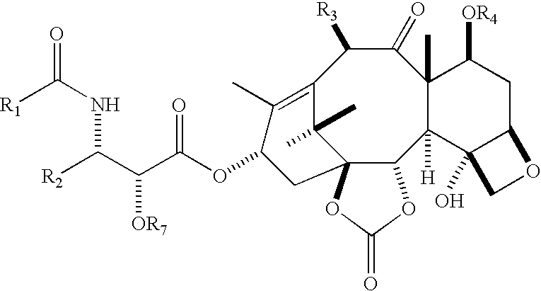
C12=C(C)C(OC(C(C([R2])NC(=O)[R1])[OR7])=O)CC3(C1(C)C)C(C1([H])C(C)(C(=O)C2[R3])C([OR4])CC2C1(O)CO2)OC(=O)O3
